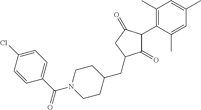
C1(=O)C(C2=C(C)C=C(C)C=C2C)C(=O)CC1CC1CCN(C(C2=CC=C(Cl)C=C2)=O)CC1
